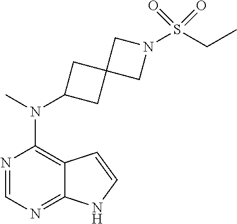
N1=CN=C2C(=C1N(C)C1CC3(C1)CN(S(CC)(=O)=O)C3)C=CN2
